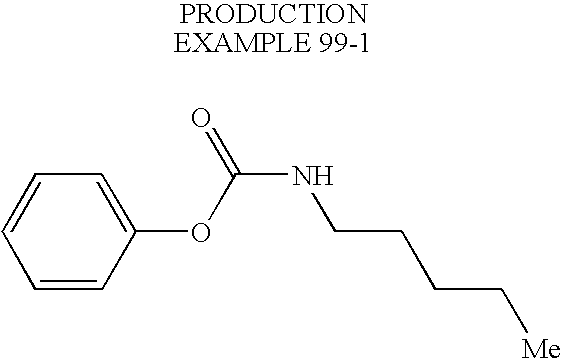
C1=CC=C(OC(NCCCC[Me])=O)C=C1
